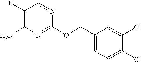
C1(F)=C(N)N=C(OCC2=CC=C(Cl)C(Cl)=C2)N=C1
